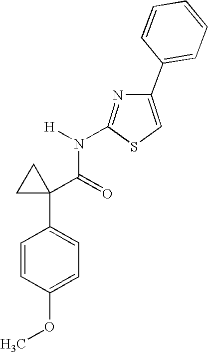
C1=CC(OC)=CC=C1C1(C(=O)N([H])C2=NC(C3=CC=CC=C3)=CS2)CC1
